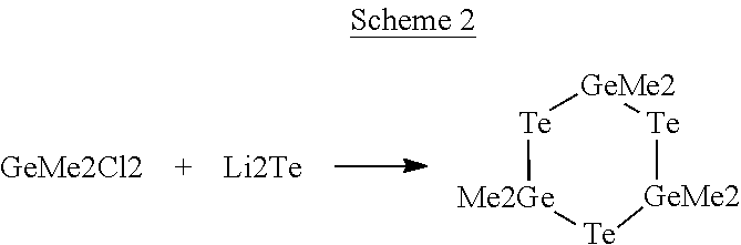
[GeMe2Cl2].[Li2Te].[Te]1[Me2Ge][Te][GeMe2][Te][GeMe2]1
